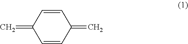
C1=CC(=C)C=CC1=C
